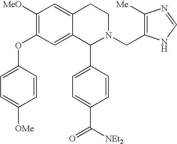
C1([MeO])=C(OC2=CC=C([OMe])C=C2)C=C2C(=C1)CCN(CC1=C([Me])N=CN1)C2C1=CC=C(C([NEt2])=O)C=C1
